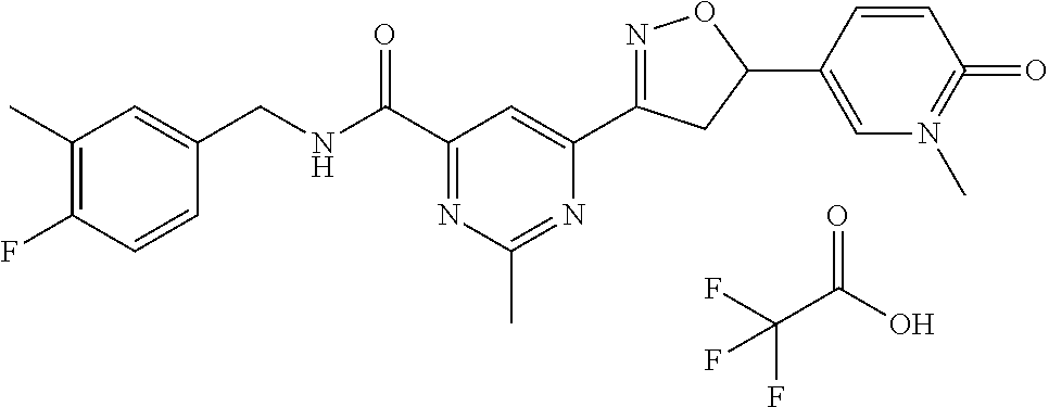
C1(C)=C(F)C=CC(CNC(C2=NC(C)=NC(C3=NOC(C4=CN(C)=C(=O)C=C4)C3)=C2)=O)=C1.O=C(O)C(F)(F)F
